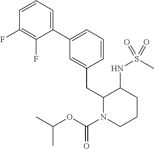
C1(F)=C(F)C(C2=CC=CC(CC3N(C(OC(C)C)=O)CCCC3NS(C)(=O)=O)=C2)=CC=C1
